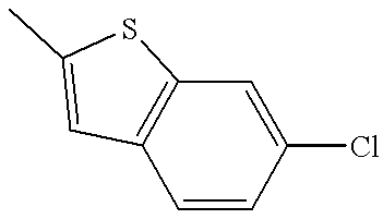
C1=CC(Cl)=CC2=C1C=C(C)S2
